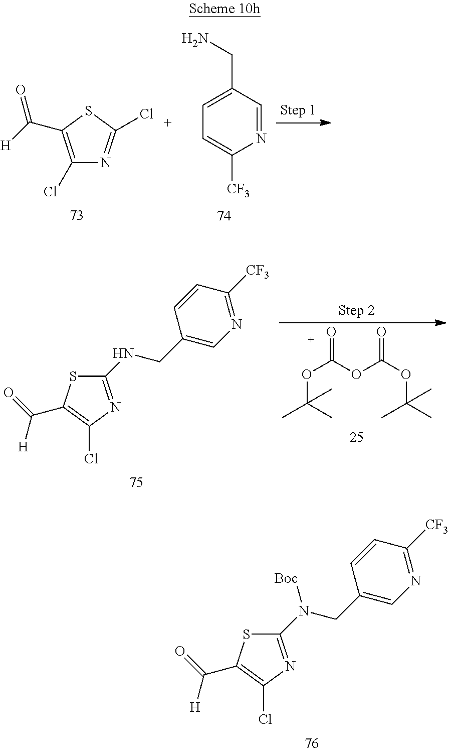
C1(Cl)=C(C(=O)[H])SC(Cl)=N1.N1=CC(CN)=CC=C1[CF3].C1(N(CC2=CN=C([CF3])C=C2)[Boc])=NC(Cl)=C(C([H])=O)S1.C1(NCC2=CN=C([CF3])C=C2)=NC(Cl)=C(C([H])=O)S1.O=C(OC(OC(C)(C)C)=O)OC(C)(C)C
